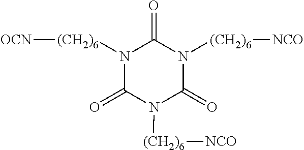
N1([(CH2)6][OCN])C(=O)N([(CH2)6][NCO])C(=O)N([(CH2)6][NCO])C1=O
